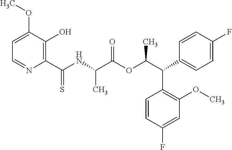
C1=C(OC)C(O)=C(C(NC(C(OC(C(C2=CC=C(F)C=C2)C2=C(OC)C=C(F)C=C2)C)=O)C)=S)N=C1
